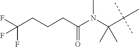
C(CCCC(N(C(C(C)(C)C)(C)C)C)=O)(F)(F)F
